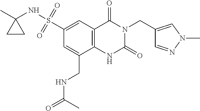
C(N1C(=O)NC2=C(C1=O)C=C(S(=O)(=O)NC1(C)CC1)C=C2CNC(=O)C)C1=CN(C)N=C1
